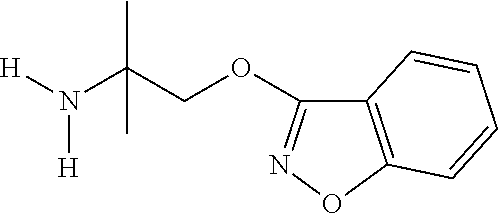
C12=C(ON=C1OCC(N([H])[H])(C)C)C=CC=C2
